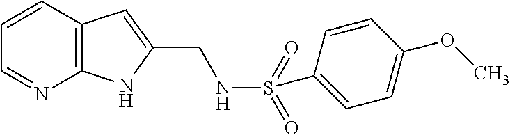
C1=CC2=C(N=C1)NC(CNS(=O)(=O)C1=CC=C(OC)C=C1)=C2
